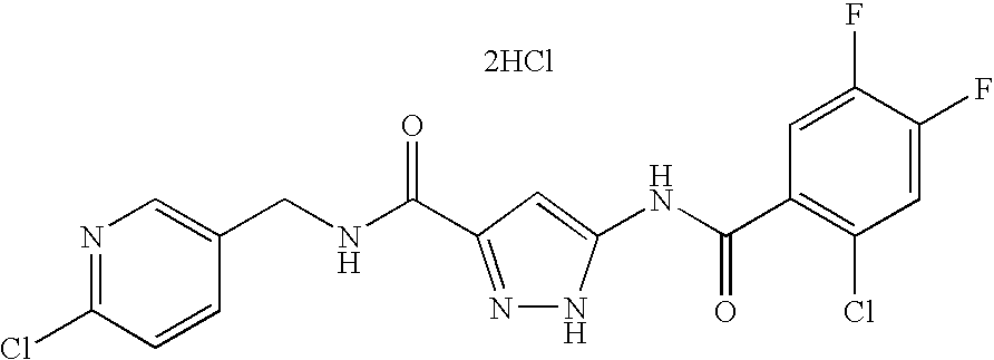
C1(CNC(=O)C2=NNC(NC(C3=C(Cl)C=C(F)C(F)=C3)=O)=C2)=CN=C(Cl)C=C1.[2HCl]
